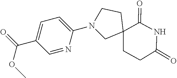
C1(N2CC3(CCC(=O)NC3=O)CC2)=CC=C(C(=O)OC)C=N1
